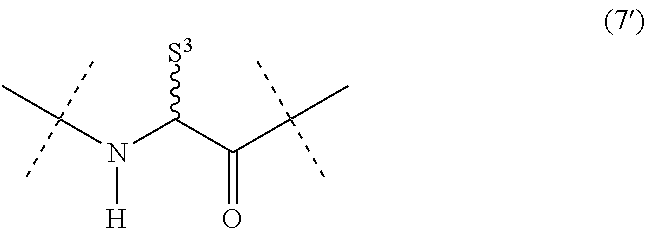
C(N(C(C(=O)C(C)(C)C)[S3])[H])(C)(C)C
